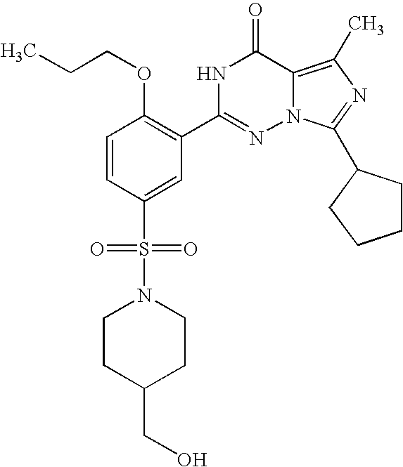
C1=CC(S(=O)(=O)N2CCC(CO)CC2)=CC(C2=NN3C(=C(C)N=C3C3CCCC3)C(=O)N2)=C1OCCC
